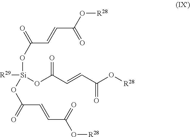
[Si](OC(C=CC(O[R28])=O)=O)([R29])(OC(C=CC(O[R28])=O)=O)OC(C=CC(O[R28])=O)=O
